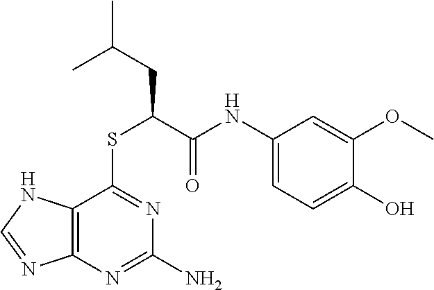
C12=C(N=C(N)N=C1SC(C(NC1=CC=C(O)C(OC)=C1)=O)CC(C)C)N=CN2
